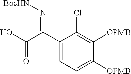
C1(C(C(=O)O)=N[BocHN])=CC=C([OPMB])C([OPMB])=C1Cl
